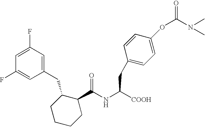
C(NC([COOH])CC1=CC=C(OC(=O)N(C)C)C=C1)(=O)C1C(CC2=CC(F)=CC(F)=C2)CCCC1
